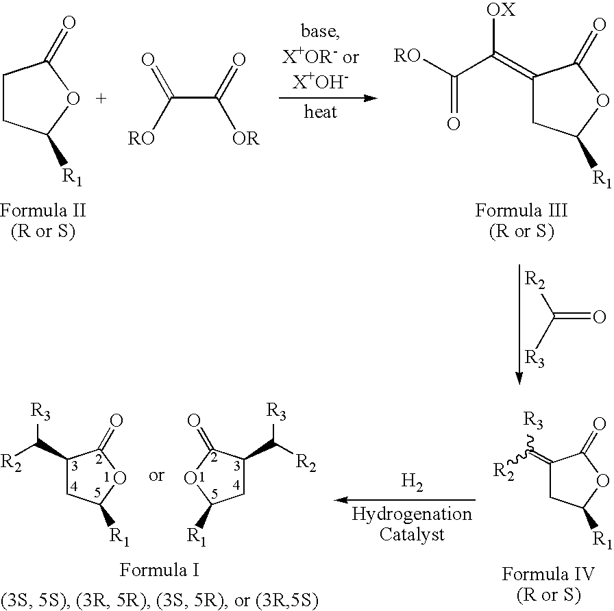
C1CC([R1])OC1=O.C(C(=O)[OR])([RO])=O.C1(=C(C([RO])=O)[OX])CC([R1])OC1=O.O=C([R3])[R2].C1(C([R2])[R3])CC([R1])OC1=O.C1(C([R2])[R3])CC([R1])OC1=O.C1(=C([R2])[R3])CC([R1])OC1=O.[H2]
